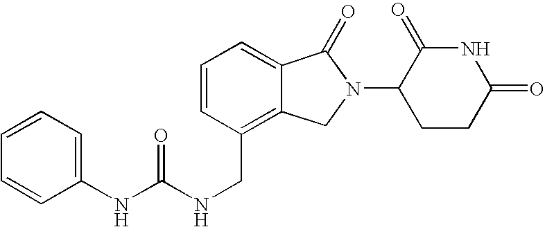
N(C(NCC1=C2C(=CC=C1)C(=O)N(C1CCC(=O)NC1=O)C2)=O)C1=CC=CC=C1
